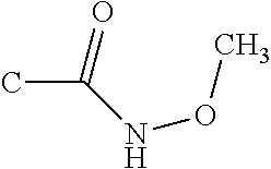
O=C(NOC)C
